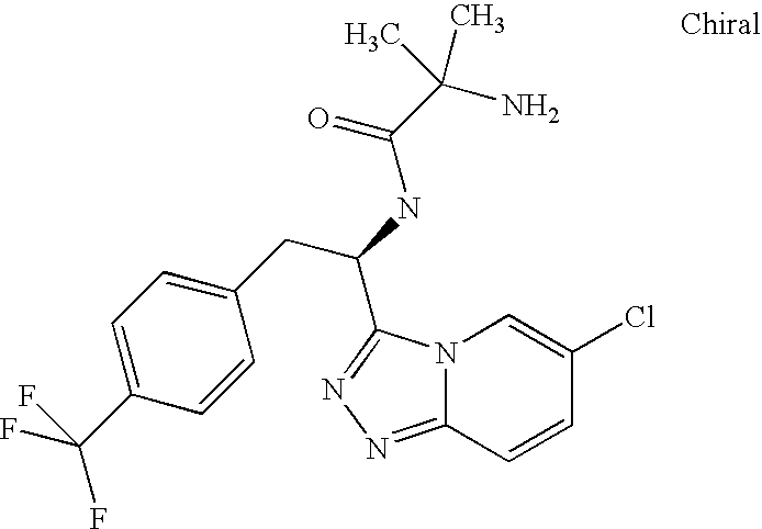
N12C(=NN=C1C(NC(C(N)(C)C)=O)CC1=CC=C(C(F)(F)F)C=C1)C=CC(Cl)=C2
